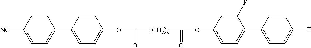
C1(C2=CC=C(OC(=O)[(CH2)n]C(=O)OC3=CC=C(C4=CC=C(F)C=C4)C(F)=C3)C=C2)=CC=C([NC])C=C1
